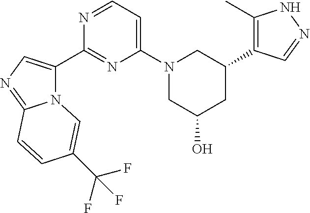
N12C(C3=NC(N4CC(O)CC(C5=C(C)NN=C5)C4)=CC=N3)=CN=C1C=CC(C(F)(F)F)=C2
